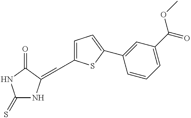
C1=C(C=C2NC(=S)NC2=O)SC(C2=CC(C(=O)OC)=CC=C2)=C1
